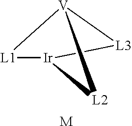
[V]12[L1][Ir]([L3]1)[L2]2.[M]
